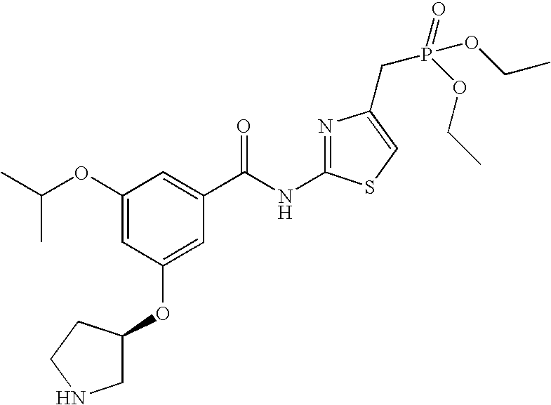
C1(OC(C)C)=CC(OC2CNCC2)=CC(C(NC2=NC(CP(OCC)(=O)OCC)=CS2)=O)=C1
